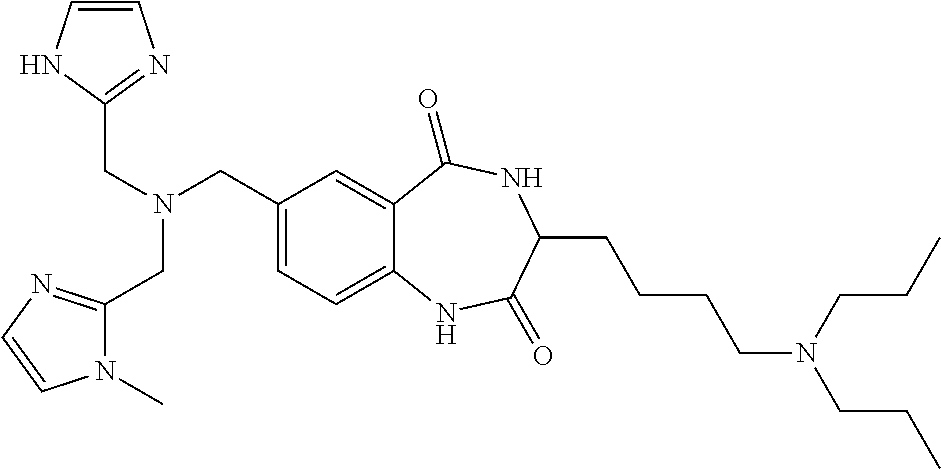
C(N(CC1=CC=C2C(=C1)C(=O)NC(CCCCN(CCC)CCC)C(=O)N2)CC1=NC=CN1)C1=NC=CN1C
